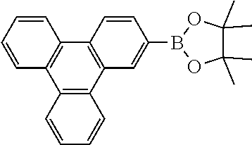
C12=C(C3=C(C4=C1C=CC=C4)C=CC(B1OC(C)(C)C(C)(C)O1)=C3)C=CC=C2
